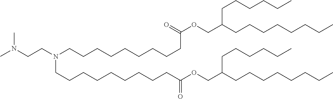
CN(CCN(CCCCCCCCCC(OCC(CCCCCCCC)CCCCCC)=O)CCCCCCCCCC(OCC(CCCCCCCC)CCCCCC)=O)C
